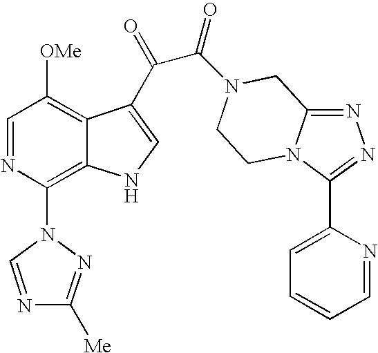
C1=NC(N2N=C([Me])N=C2)=C2C(=C1[OMe])C(C(=O)C(=O)N1CC3=NN=C(C4=CC=CC=N4)N3CC1)=CN2
